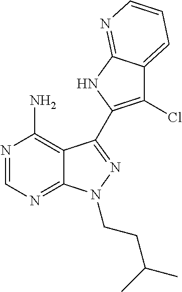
C12=C(N)N=CN=C1N(CCC(C)C)N=C2C1=C(Cl)C2=CC=CN=C2N1
